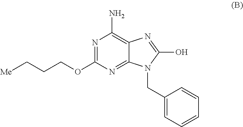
C(C1=CC=CC=C1)N1C2=NC(OCCC[Me])=NC(N)=C2N=C1O
